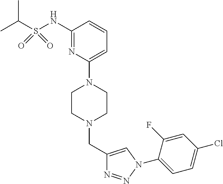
C1=C(N2CCN(CC3=CN(C4=CC=C(Cl)C=C4F)N=N3)CC2)N=C(NS(C(C)C)(=O)=O)C=C1
